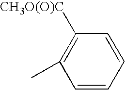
C1([CH3O(O)C])=C(C)C=CC=C1
